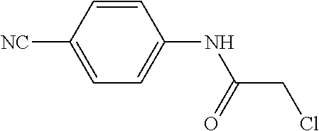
C1=CC([NC])=CC=C1NC(CCl)=O
